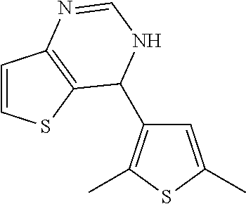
C1=C(C)SC(C)=C1C1C2=C(C=CS2)N=CN1
